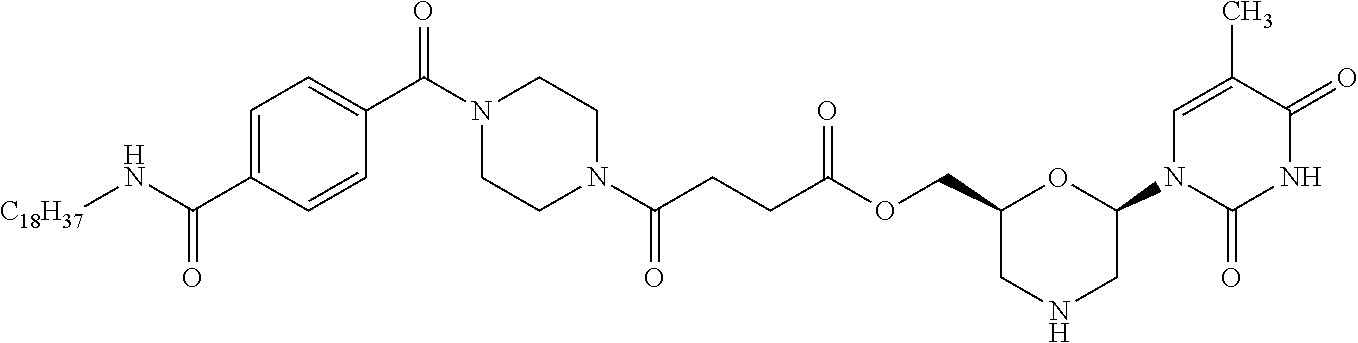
C1=C(C)C(=O)NC(=O)N1C1CNCC(COC(=O)CCC(N2CCN(C(=O)C3=CC=C(C(=O)N[C18H37])C=C3)CC2)=O)O1
